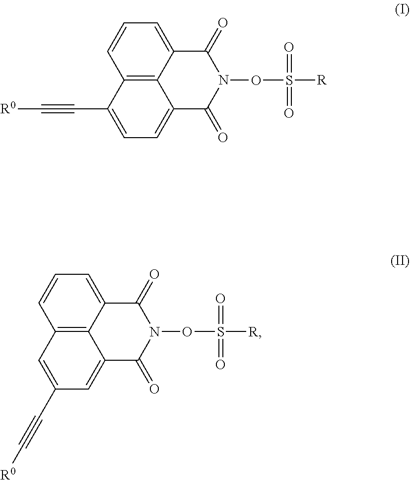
C12=C3C(=CC=C1)C(=O)N(OS(=O)(=O)[R])C(=O)C3=CC=C2C#C[R0].C12=C3C(=CC=C1)C(=O)N(OS(=O)(=O)[R])C(=O)C3=CC(C#C[R0])=C2
